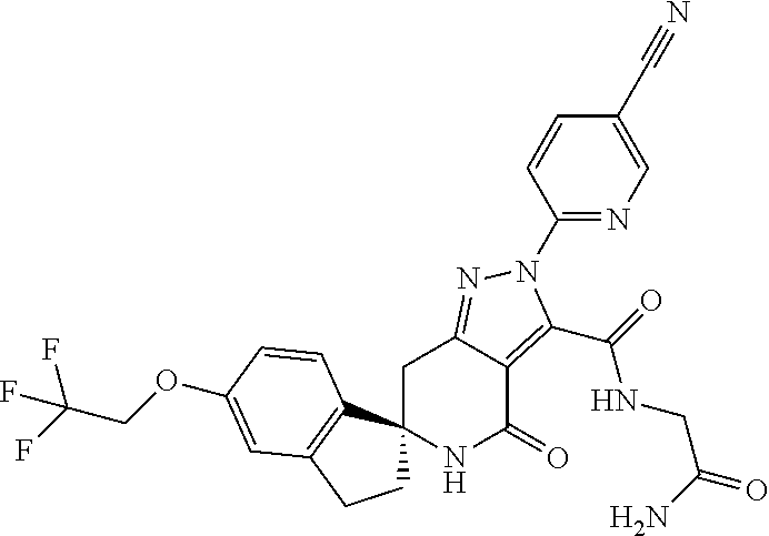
C1C2=NN(C3=NC=C(C#N)C=C3)C(C(=O)NCC(=O)N)=C2C(=O)NC12CCC1=C2C=CC(OCC(F)(F)F)=C1
